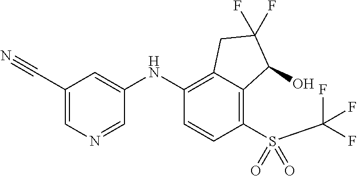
C1(NC2=CC(C#N)=CN=C2)=C2C(=C(S(C(F)(F)F)(=O)=O)C=C1)C(O)C(F)(F)C2
